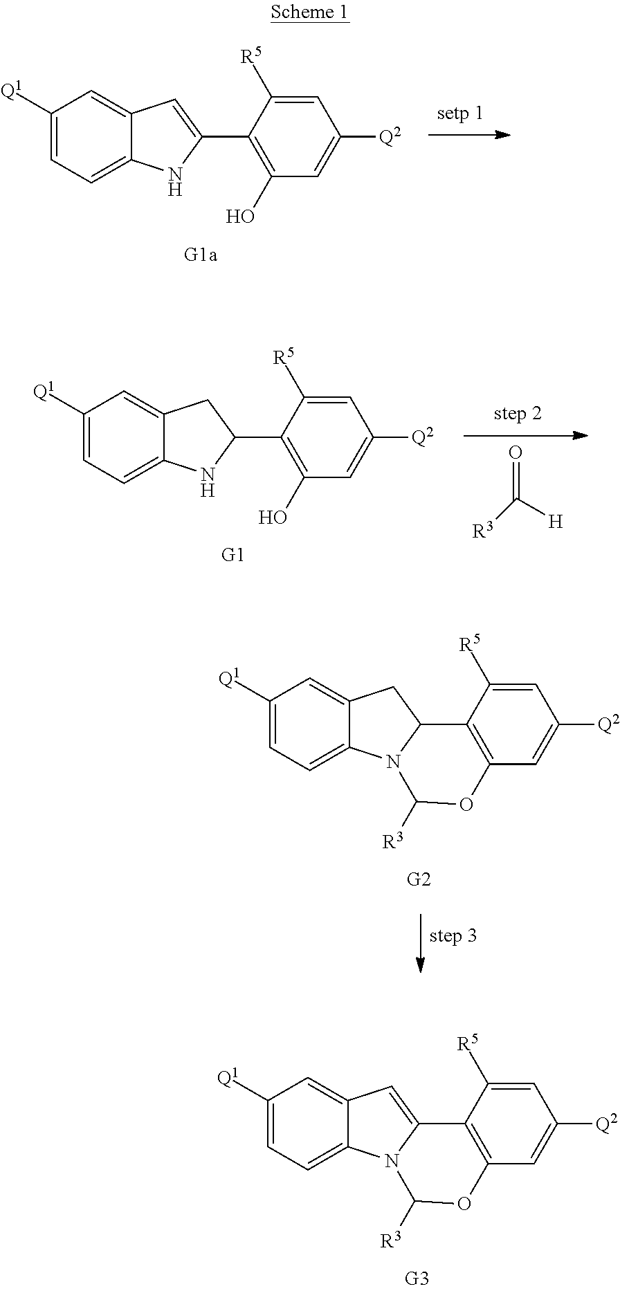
C1([Q1])=CC=C2C(=C1)C=C(C1=C(O)C=C([Q2])C=C1[R5])N2.O=C([R3])[H].C1([Q1])=CC=C2C(=C1)CC(C1=C(O)C=C([Q2])C=C1[R5])N2.C1([Q1])=CC=C2C(=C1)C=C1N2C([R3])OC2=C1C([R5])=CC([Q2])=C2.C1([Q1])=CC=C2C(=C1)CC1N2C([R3])OC2=C1C([R5])=CC([Q2])=C2
